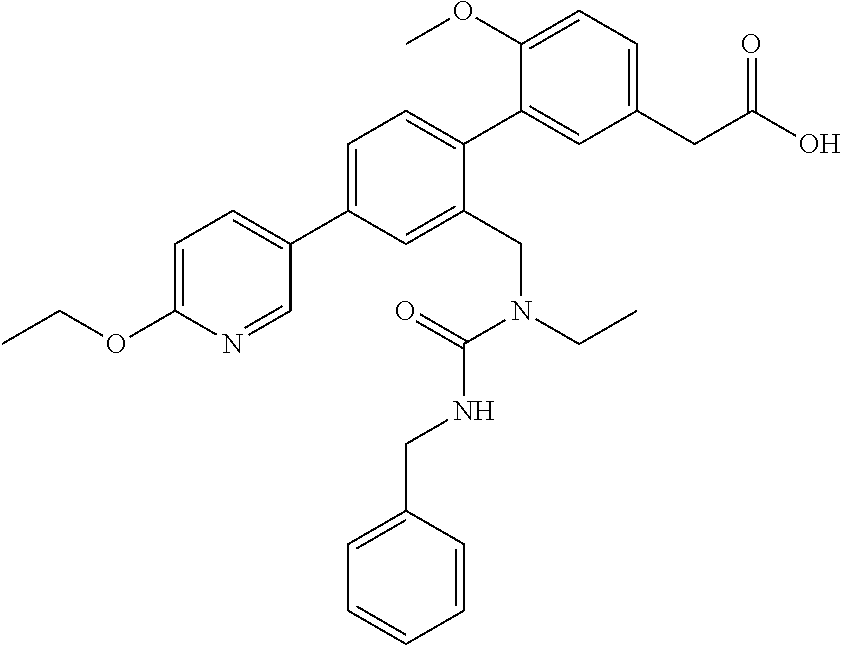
C1=C(C2=CC=C(OCC)N=C2)C=C(CN(CC)C(=O)NCC2=CC=CC=C2)C(C2=CC(CC(O)=O)=CC=C2OC)=C1
